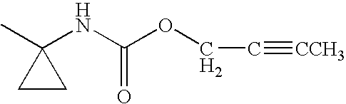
CC1(NC(OCC#[CCH3])=O)CC1
